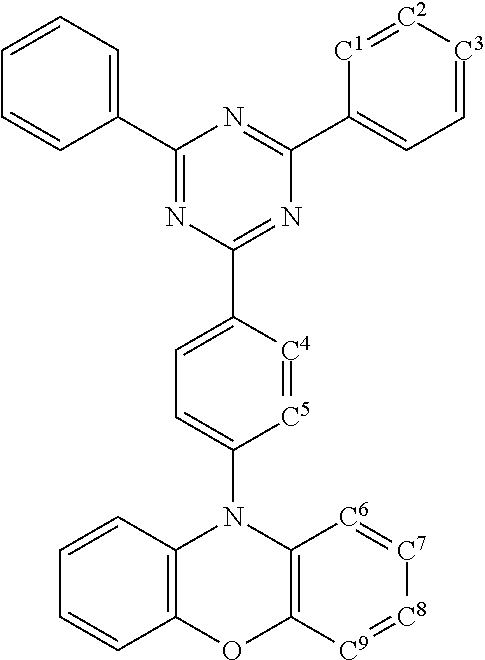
C1=CC=CC(C2=NC(C3=CC=C(N4C5=C(OC6=C4[C6]=[C7][C8]=[C9]6)C=CC=C5)[C5]=[C4]3)=NC(C3=CC=[C3][C2]=[C1]3)=N2)=C1
